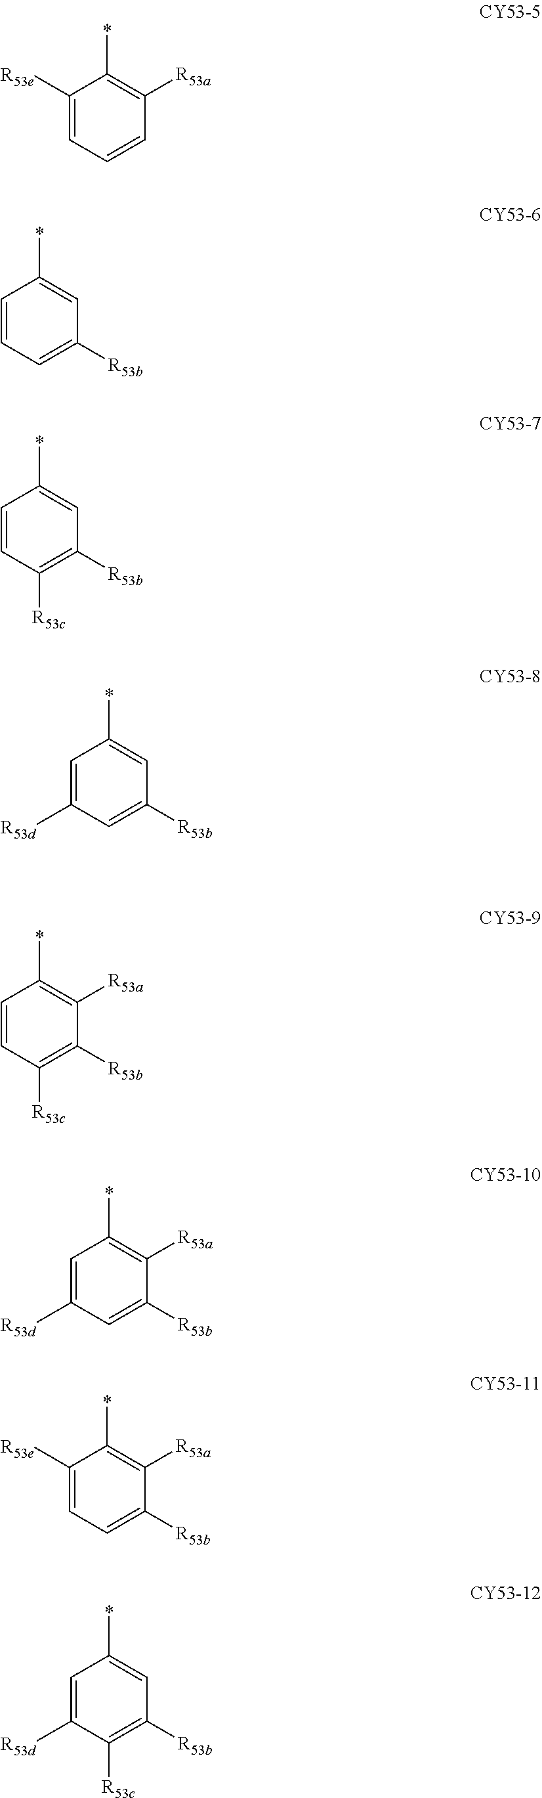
C1([R53e])=CC=CC([R53a])=C1*.C1=CC=C([R53b])C=C1*.C1=CC([R53c])=C([R53b])C=C1*.C1=C([R53d])C=C([R53b])C=C1*.C1=CC([R53c])=C([R53b])C([R53a])=C1*.C1=C([R53d])C=C([R53b])C([R53a])=C1*.C1([R53e])=CC=C([R53b])C([R53a])=C1*.C1=C([R53d])C([R53c])=C([R53b])C=C1*
